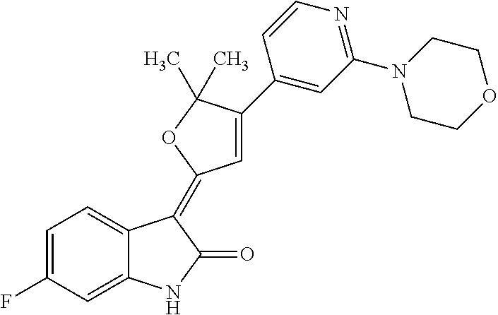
C1=C(F)C=C2C(=C1)C(=C1C=C(C3=CC(N4CCOCC4)=NC=C3)C(C)(C)O1)C(=O)N2
